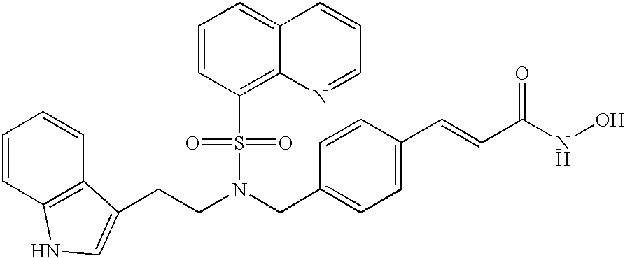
C(C1=CC=C(C=CC(NO)=O)C=C1)N(CCC1=CNC2=C1C=CC=C2)S(C1=C2C(=CC=C1)C=CC=N2)(=O)=O
